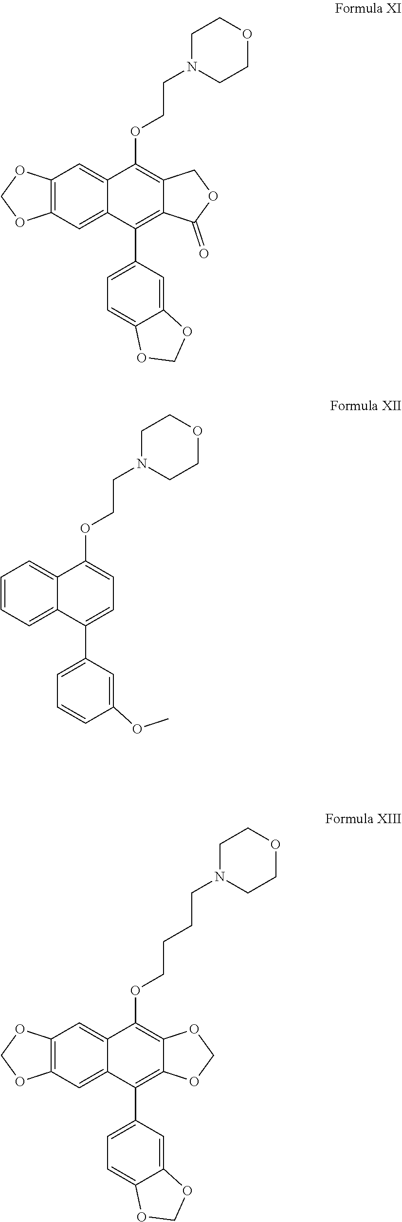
C12=C(C=C3C(=C1)C(C1=CC=C4C(=C1)OCO4)=C1C(=C3OCCN3CCOCC3)COC1=O)OCO2.C1=CC=C2C(=C1)C(C1=CC=CC(OC)=C1)=CC=C2OCCN1CCOCC1.C12=C(C=C3C(=C1)C(C1=CC=C4C(=C1)OCO4)=C1C(=C3OCCCCN3CCOCC3)OCO1)OCO2
